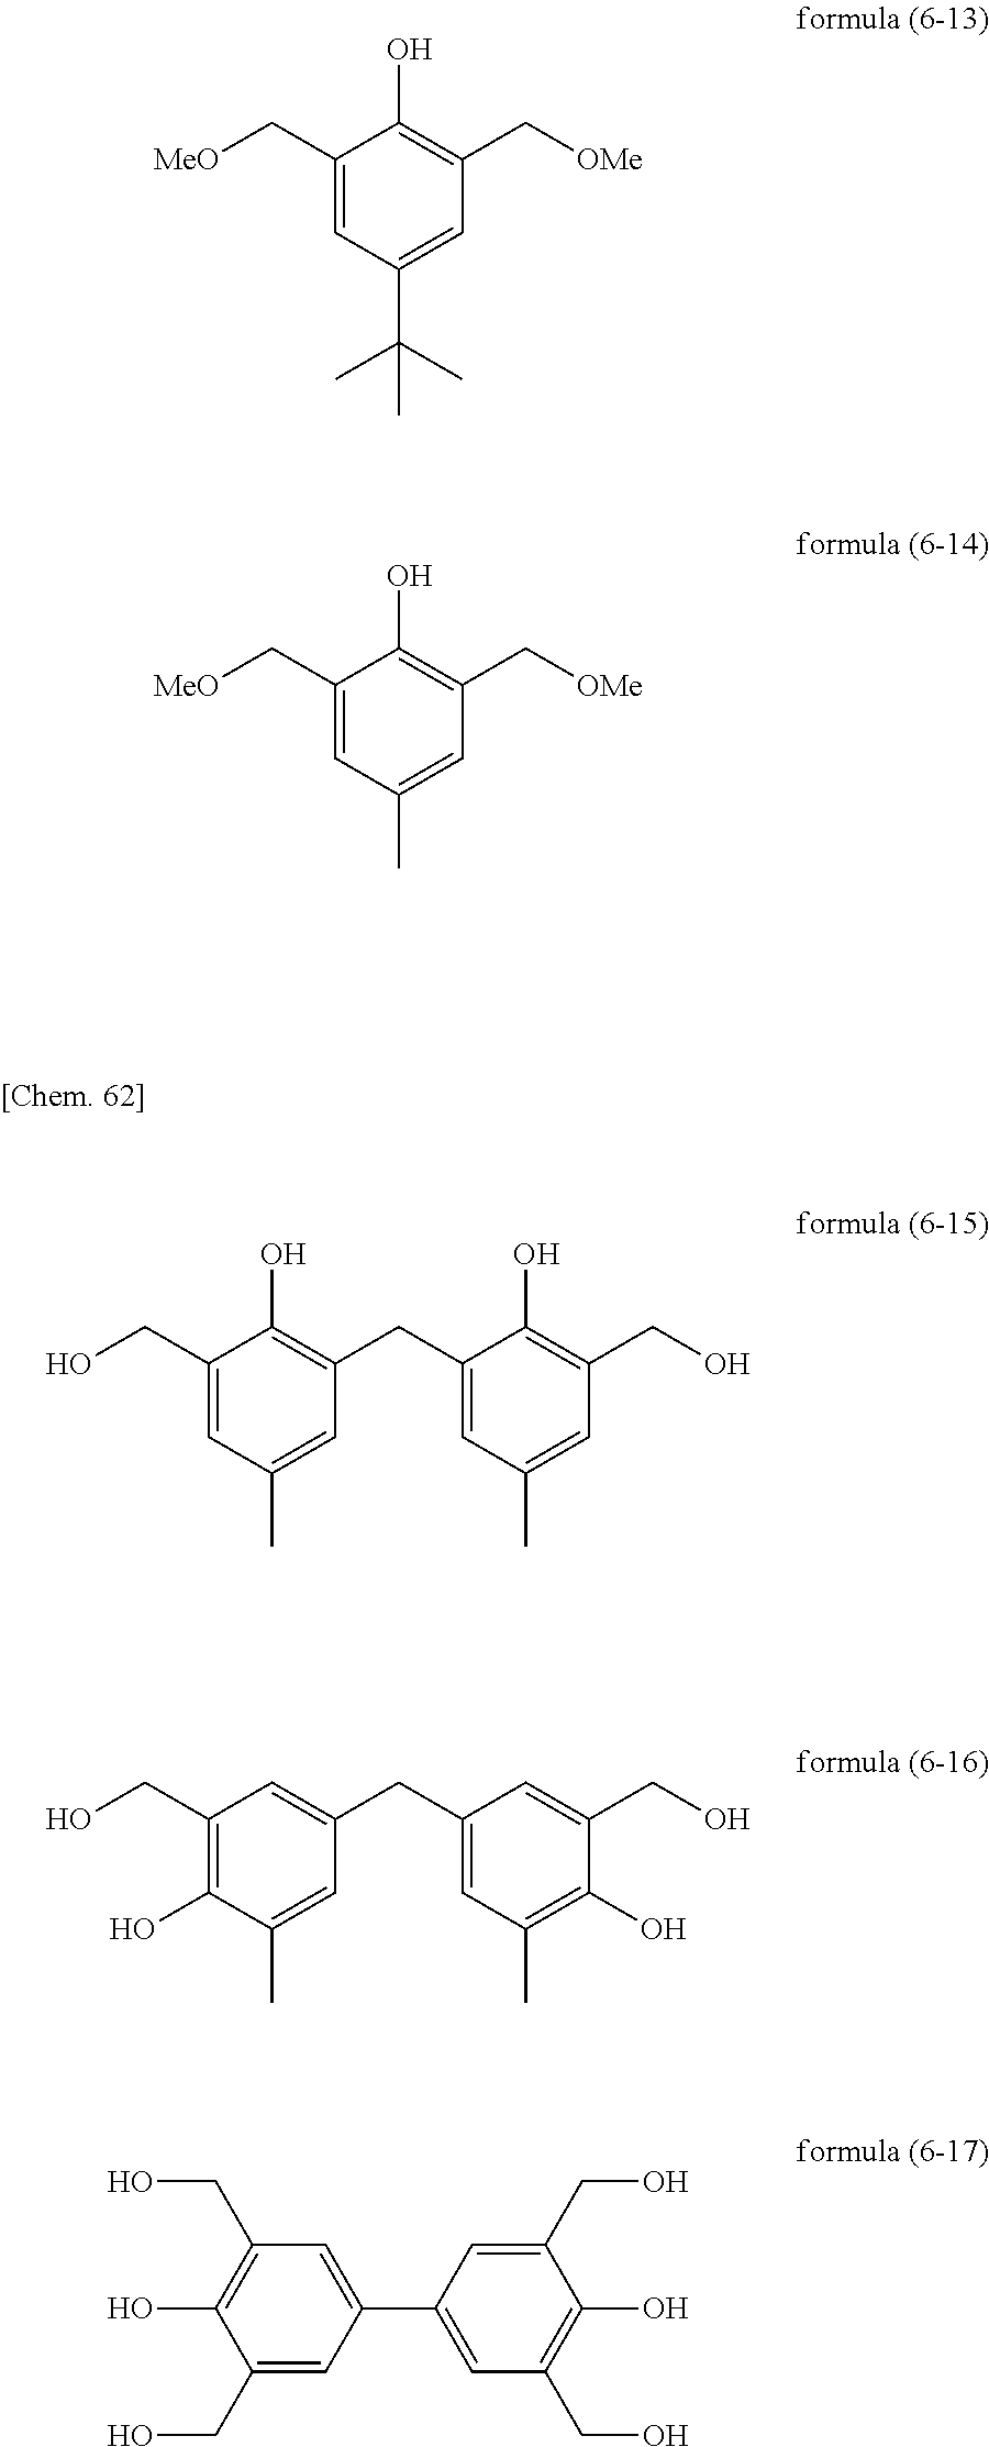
C1(C[MeO])=CC(C(C)(C)C)=CC(C[OMe])=C1O.C1(C[MeO])=CC(C)=CC(C[OMe])=C1O.C1(CO)=CC(C)=CC(CC2=CC(C)=CC(CO)=C2O)=C1O.C1(CO)=C(O)C(C)=CC(CC2=CC(C)=C(O)C(CO)=C2)=C1.C1(CO)=C(O)C(CO)=CC(C2=CC(CO)=C(O)C(CO)=C2)=C1
